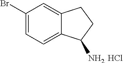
C1(Br)=CC=C2C(=C1)CCC2N.Cl
